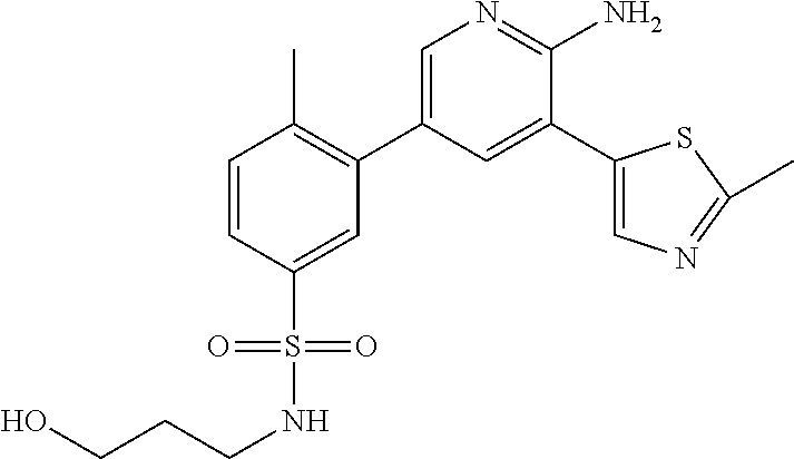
OCCCNS(C1=CC(C2=CN=C(N)C(C3=CN=C(C)S3)=C2)=C(C)C=C1)(=O)=O
